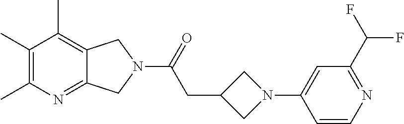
C1(C)=C(C)N=C2C(=C1C)CN(C(=O)CC1CN(C3=CC(C(F)F)=NC=C3)C1)C2
